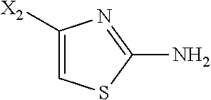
C1=C([X2])N=C(N)S1
